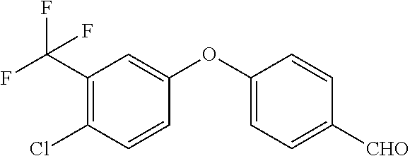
C1(C(F)(F)F)=C(Cl)C=CC(OC2=CC=C([CHO])C=C2)=C1
